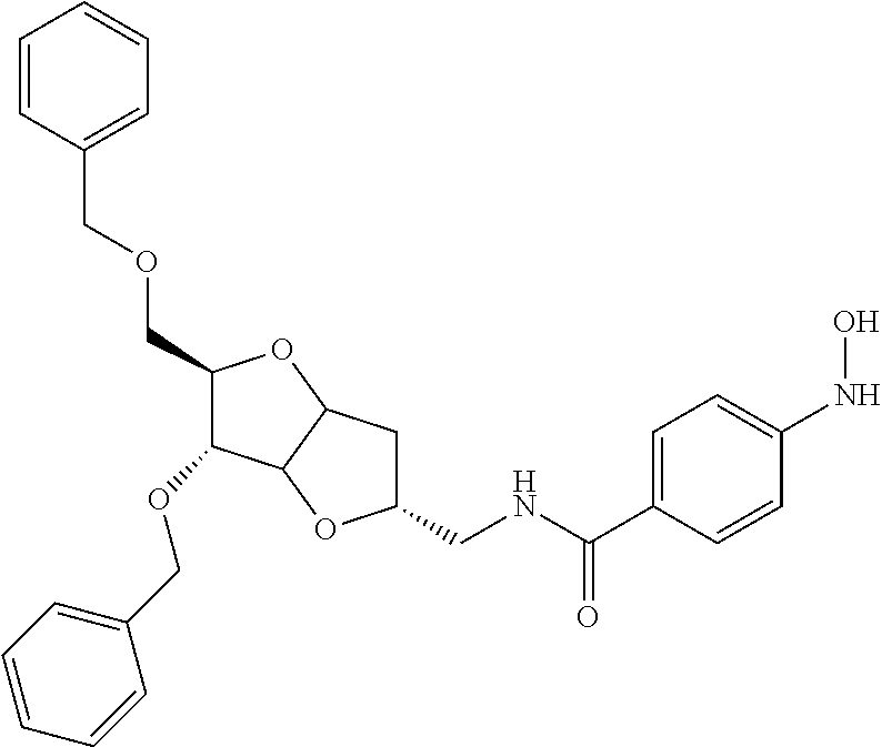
C1=CC(COCC2C(OCC3=CC=CC=C3)C3C(O2)CC(CNC(C2=CC=C(NO)C=C2)=O)O3)=CC=C1
